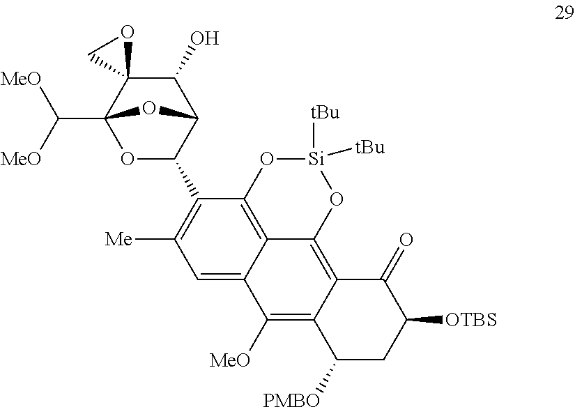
C(C12OC(C3=C([Me])C=C4C5=C3O[Si]([tBu])([tBu])OC5=C3C(=C4[MeO])C([PMBO])CC([OTBS])C3=O)C(C(O)C13OC3)O2)([MeO])[MeO]
